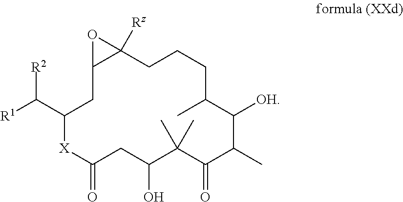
C12CC(C([R2])[R1])[X]C(=O)CC(O)C(C)(C)C(=O)C(C)C([OH])C(C)CCCC1([Rz])O2
